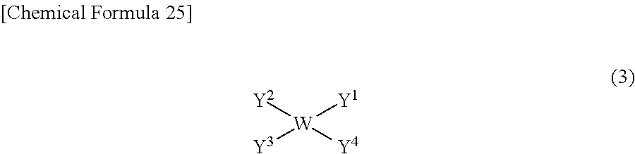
[Y2][W]([Y3])([Y1])[Y4]
